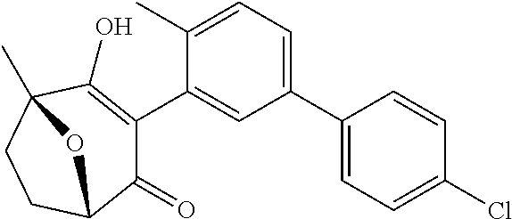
C1(C2=CC=C(C)C(C3=C(O)C4(C)CCC(C3=O)O4)=C2)=CC=C(Cl)C=C1
